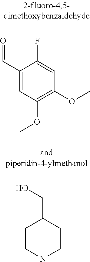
C1(C=O)=CC(OC)=C(OC)C=C1F.C1CNCCC1CO
